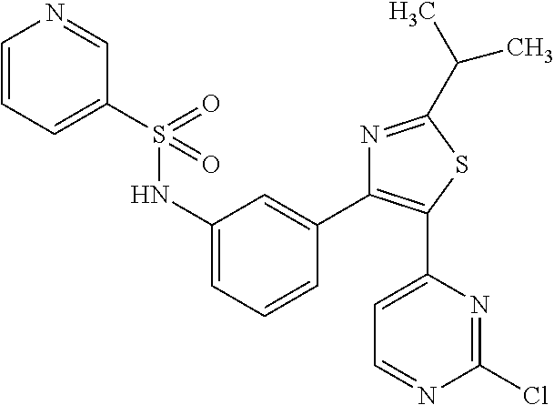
S(NC1=CC=CC(C2=C(C3=CC=NC(Cl)=N3)SC(C(C)C)=N2)=C1)(=O)(=O)C1=CC=CN=C1
